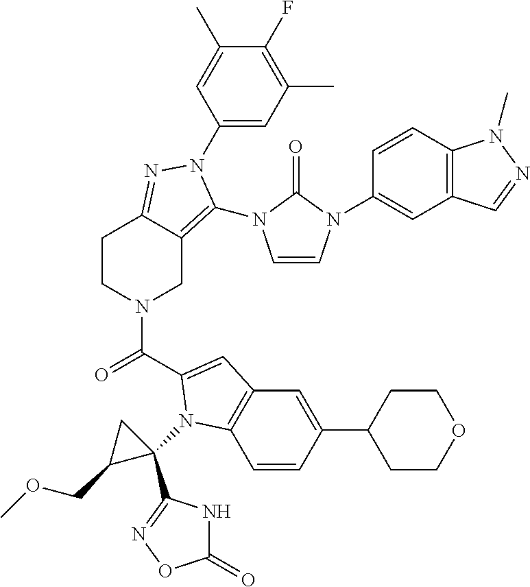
C1(N2C(N3C=CN(C4=CC5=C(C=C4)N(C)N=C5)C3=O)=C3CN(C(=O)C4=CC5=C(C=CC(C6CCOCC6)=C5)N4C4(C5=NOC(=O)N5)CC4COC)CCC3=N2)=CC(C)=C(F)C(C)=C1
